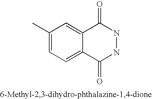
C1(C)=CC=C2C(=C1)C(=O)NNC2=O
